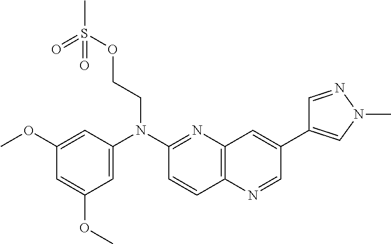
C1=C(N(C2=NC3=C(C=C2)N=CC(C2=CN(C)N=C2)=C3)CCOS(C)(=O)=O)C=C(OC)C=C1OC
